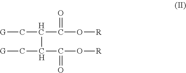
[G]CC(C(C[G])C(=O)O[R])C(=O)O[R]
